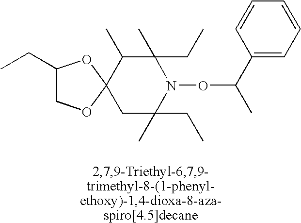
C1(CC)COC2(O1)C(C)C(C)(CC)N(OC(C)C1=CC=CC=C1)C(C)(CC)C2
